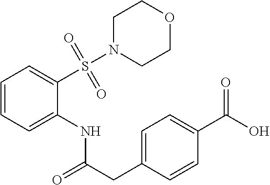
C(=O)(NC1=CC=CC=C1S(=O)(=O)N1CCOCC1)CC1=CC=C(C(=O)O)C=C1
